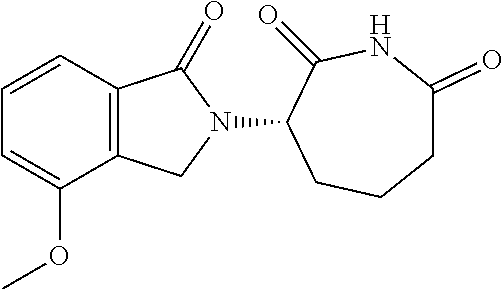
C1=CC2=C(C(OC)=C1)CN(C1C(=O)NC(=O)CCC1)C2=O
